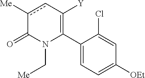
C1(C2=C([Y])cc([Me])C(=O)N2C[Me])=CC=C([OEt])C=C1Cl
